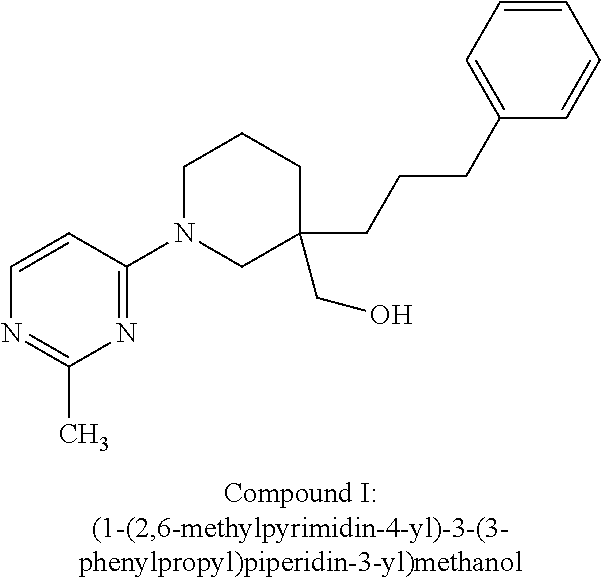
C1=CC(N2CC(CCCC3=CC=CC=C3)(CO)CCC2)=NC(C)=N1
